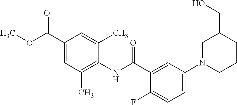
C1(C(OC)=O)=CC(C)=C(NC(C2=CC(N3CCCC(CO)C3)=CC=C2F)=O)C(C)=C1
